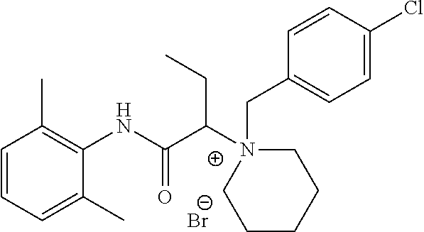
C1=CC=C(C)C(NC(C(N2(CC3=CC=C(Cl)C=C3)CCCCC2)CC)=O)=C1C.[Br-]
